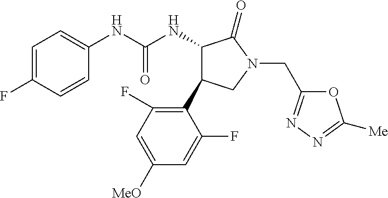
C1=C(F)C=CC(NC(NC2C(C3=C(F)C=C([OMe])C=C3F)CN(CC3=NN=C([Me])O3)C2=O)=O)=C1
